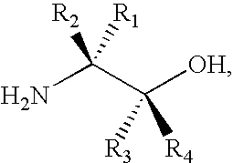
NC(C([OH])([R4])[R3])([R2])[R1]
